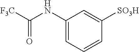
C1(NC([F3C])=O)=CC=CC([SO3H])=C1
